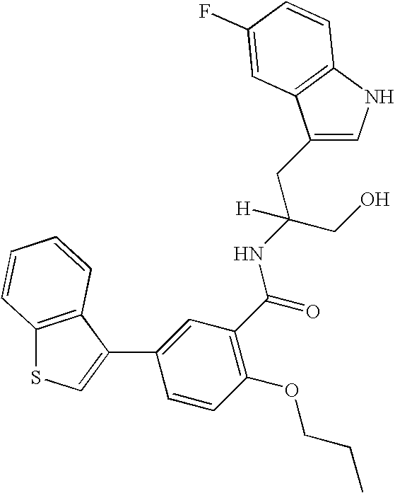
C1(CC(CO)(NC(=O)C2=C(OCCC)C=CC(C3=CSC4=C3C=CC=C4)=C2)[H])=CNC2=C1C=C(F)C=C2
